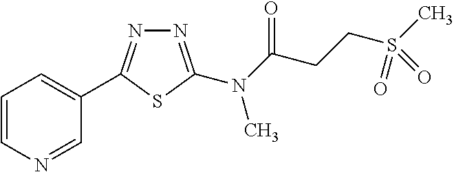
N1=C(N(C(CCS(C)(=O)=O)=O)C)SC(C2=CC=CN=C2)=N1
